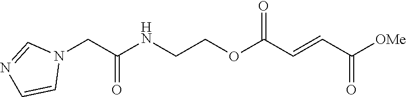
[OMe]C(C=CC(OCCNC(CN1C=NC=C1)=O)=O)=O
